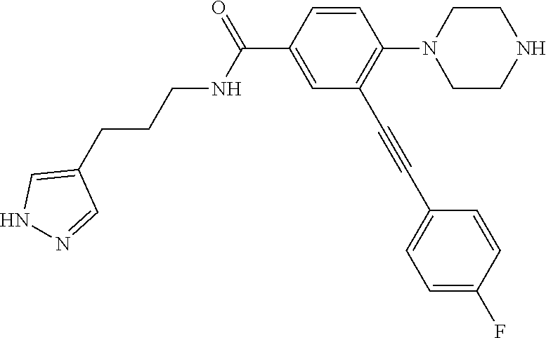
C1=CC(C(=O)NCCCC2=CNN=C2)=CC(C#CC2=CC=C(F)C=C2)=C1N1CCNCC1
